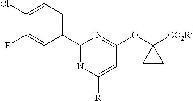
C1(Cl)=CC=C(C2=NC([R])=CC(OC3([CO2R])CC3)=N2)C=C1F
